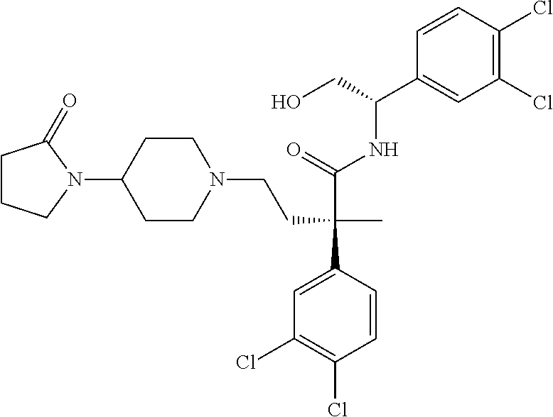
C1CCN(C2CCN(CCC(C(=O)NC(C3=CC(Cl)=C(Cl)C=C3)CO)(C)C3=CC(Cl)=C(Cl)C=C3)CC2)C1=O
